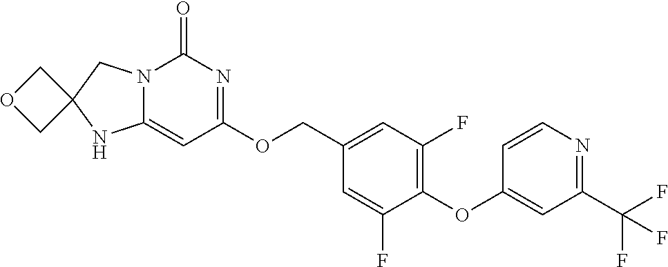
C1(OCC2=CC(F)=C(OC3=CC(C(F)(F)F)=NC=C3)C(F)=C2)=NC(=O)N2C(=C1)NC1(C2)COC1
